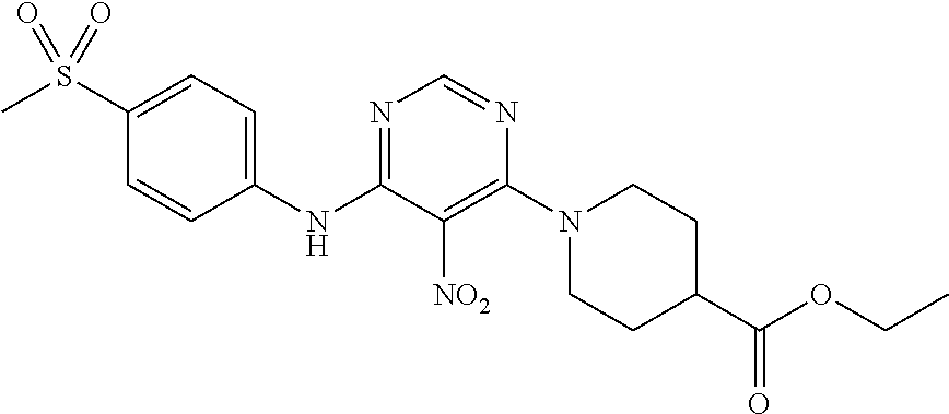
N1=C(NC2=CC=C(S(C)(=O)=O)C=C2)C([NO2])=C(N2CCC(C(OCC)=O)CC2)N=C1
